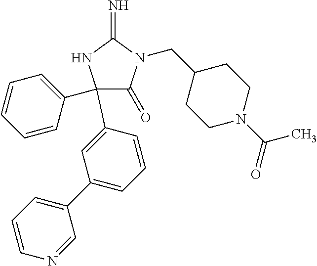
C1(C2=CC(C3=CC=CN=C3)=CC=C2)(C2=CC=CC=C2)C(=O)N(CC2CCN(C(=O)C)CC2)C(=N)N1
